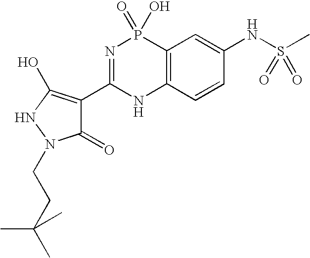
C12=C(C=CC(NS(C)(=O)=O)=C1)NC(C1=C(O)NN(CCC(C)(C)C)C1=O)=NP2(=O)O
